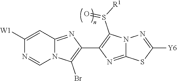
C1([W1])=CC2=NC(C3=C(S([R1])=O)N4C(=N3)SC([Y6])=N4)=C(Br)N2C=N1
